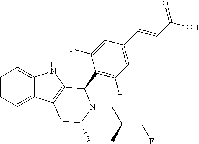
C1=CC=C2C(=C1)NC1=C2CC(C)N(CC(CF)C)C1C1=C(F)C=C(C=CC(O)=O)C=C1F
